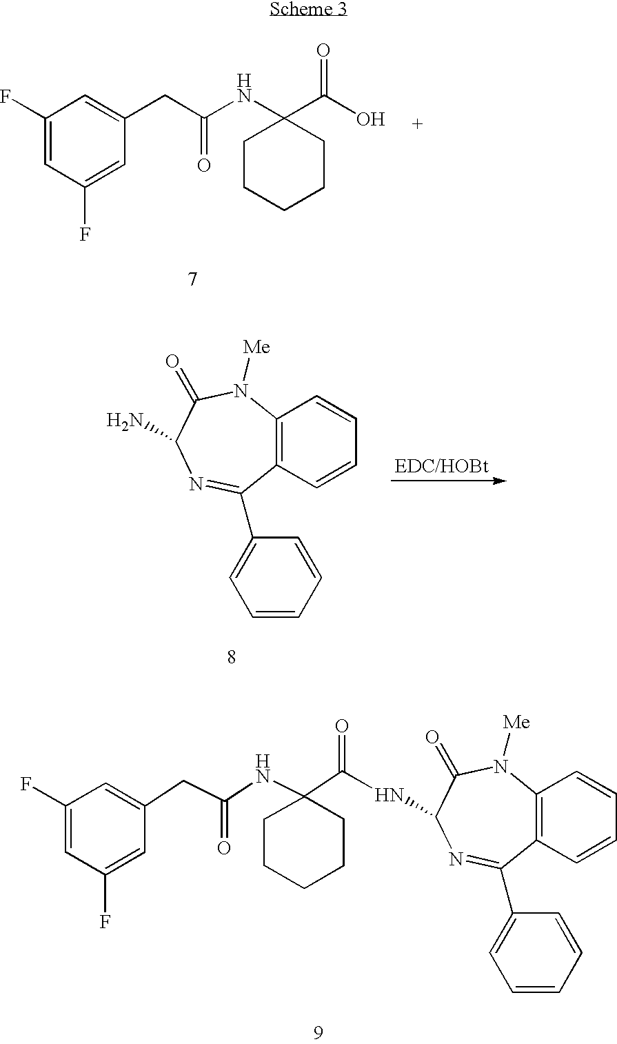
C1(F)=CC(F)=CC(CC(NC2(C(O)=O)CCCCC2)=O)=C1.C12=C(C=CC=C1)C(C1=CC=CC=C1)=NC(N)C(=O)N2[Me].C12=C(C=CC=C1)C(C1=CC=CC=C1)=NC(NC(=O)C1(NC(CC3=CC(F)=CC(F)=C3)=O)CCCCC1)C(=O)N2[Me]
